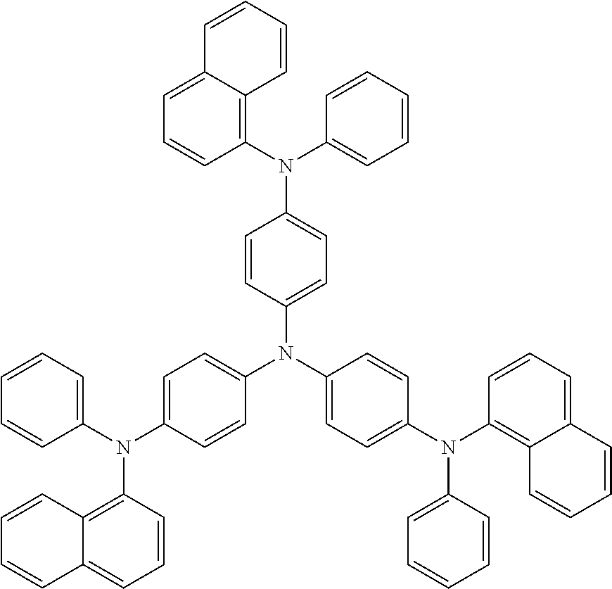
C12=C(N(C3=CC=CC=C3)C3=CC=C(N(C4=CC=C(N(C5=C6C(=CC=C5)C=CC=C6)C5=CC=CC=C5)C=C4)C4=CC=C(N(C5=C6C(=CC=C5)C=CC=C6)C5=CC=CC=C5)C=C4)C=C3)C=CC=C1C=CC=C2
